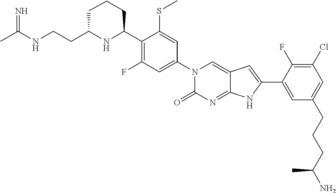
CC(NCCC1NC(C2=C(F)C=C(N3C(=O)N=C4C(=C3)C=C(C3=CC(CCCC(N)C)=CC(Cl)=C3F)N4)C=C2SC)CCC1)=N
